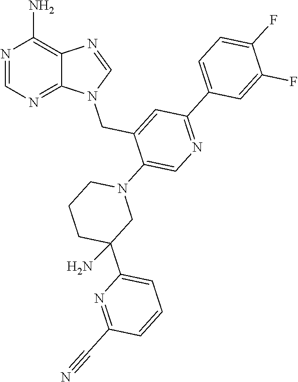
N1=CN=C2C(=C1N)N=CN2CC1=CC(C2=CC=C(F)C(F)=C2)=NC=C1N1CCCC(C2=CC=CC(C#N)=N2)(N)C1
